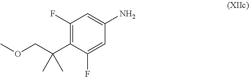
C1(F)=C(C(COC)(C)C)C(F)=CC(N)=C1
